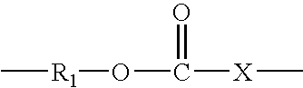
O(C([X]C)=O)[R1]C
